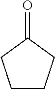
C1(=O)CCCC1
